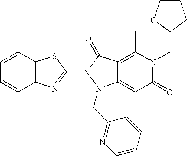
C12=CC(=O)N(CC3CCCO3)C(C)=C1C(=O)N(C1=NC3=C(S1)C=CC=C3)N2CC1=NC=CC=C1
